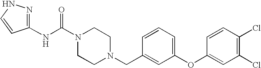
N(C(N1CCN(CC2=CC(OC3=CC(Cl)=C(Cl)C=C3)=CC=C2)CC1)=O)C1=NNC=C1
